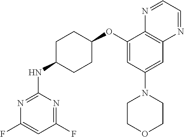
C1(F)=NC(NC2CCC(OC3=CC(N4CCOCC4)=CC4=C3N=CC=N4)CC2)=NC(F)=C1
